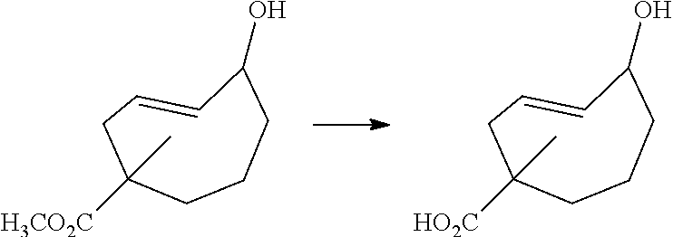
C1C=CC(O)CCCC1(C)[H3CO2C].C1C=CC(O)CCCC1(C)[HO2C]
